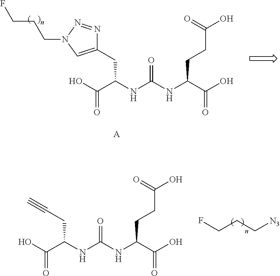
OC(C(NC(NC(C(O)=O)CCC(O)=O)=O)CC1=CN(CCCF)N=N1)=O.[A].OC(C(NC(NC(C(O)=O)CCC(O)=O)=O)CC#C)=O.FCCC[N3]
